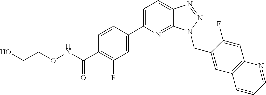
C1=C(C2=CC(F)=C(C(NOCCO)=O)C=C2)N=C2C(=C1)N=NN2CC1=CC2=C(C=C1F)N=CC=C2
